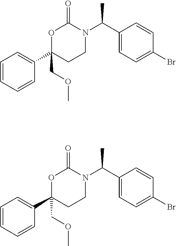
C1=CC=CC(C2(COC)CCN(C(C3=CC=C(Br)C=C3)C)C(=O)O2)=C1.C1=CC=CC(C2(COC)CCN(C(C3=CC=C(Br)C=C3)C)C(=O)O2)=C1
